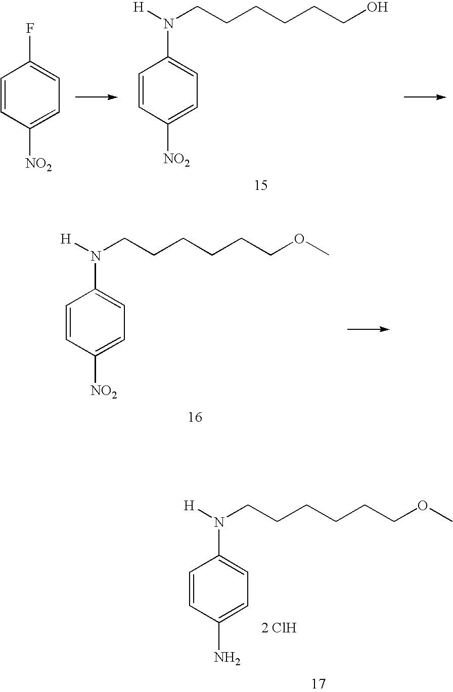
C1=CC([NO2])=CC=C1N([H])CCCCCCOC.C1=CC(N)=CC=C1N([H])CCCCCCOC.[2 ClH].C1=CC([NO2])=CC=C1N([H])CCCCCCO.C1=CC([NO2])=CC=C1F
